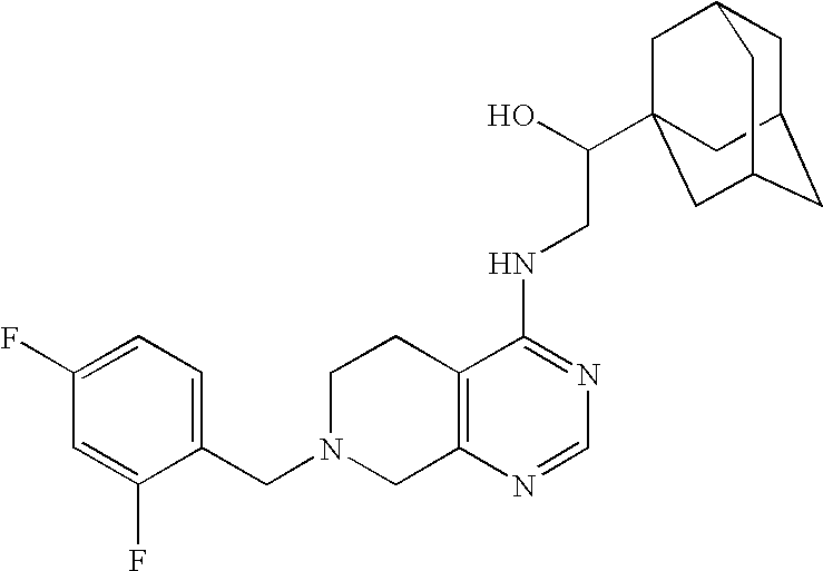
C1(F)=CC=C(CN2CC3=C(CC2)C(NCC(O)C24CC5CC(CC(C2)C5)C4)=NC=N3)C(F)=C1
